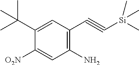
C1=C(C(C)(C)C)C([O2N])=CC(N)=C1C#C[Si](C)(C)C
